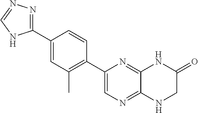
C1(C2=CN=C3C(=N2)NC(=O)CN3)=C(C)C=C(C2=NN=CN2)C=C1
